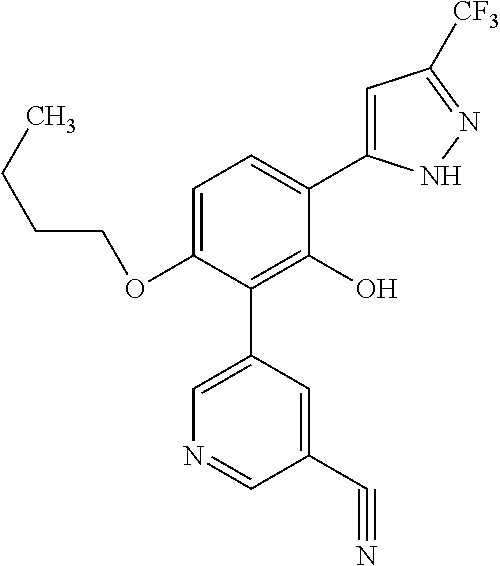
C1(OCCCC)=CC=C(C2=CC([CF3])=NN2)C(O)=C1C1=CN=CC(C#N)=C1
